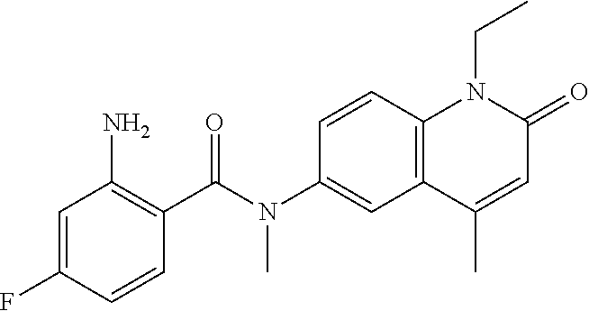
N(C1=CC2=C(C=C1)N(CC)C(=O)C=C2C)(C(C1=C(N)C=C(F)C=C1)=O)C
